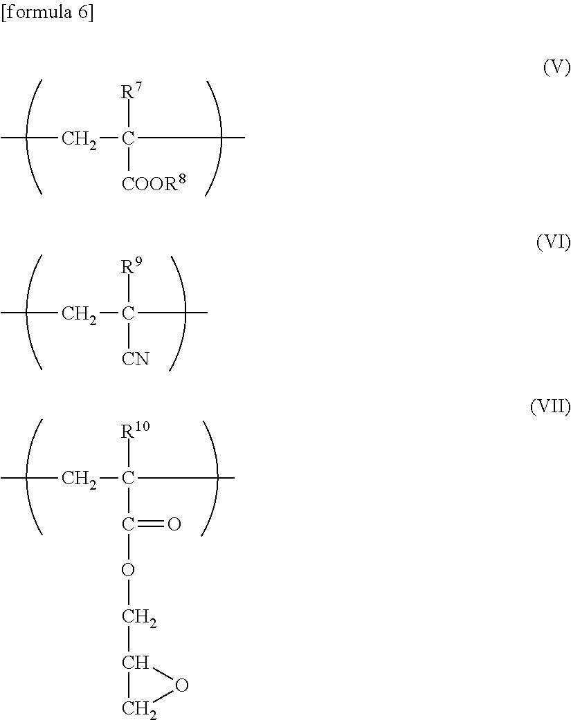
CCC([R7])([COOR8])C.CCC([R9])([CN])C.CCC(C)([R10])C(OCC1CO1)=O
